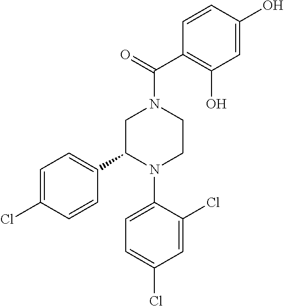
C1C(C2=CC=C(Cl)C=C2)N(C2=CC=C(Cl)C=C2Cl)CCN1C(=O)C1=C(O)C=C(O)C=C1
